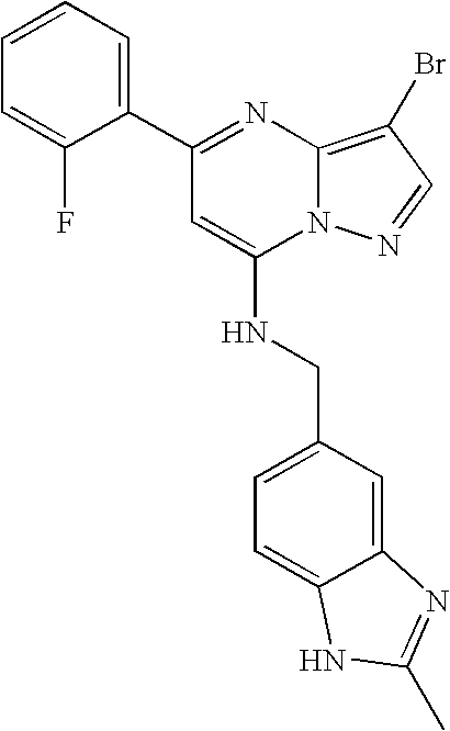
C1(C2=CC=CC=C2F)=NC2=C(Br)C=NN2C(NCC2=CC=C3C(=C2)N=C(C)N3)=C1
